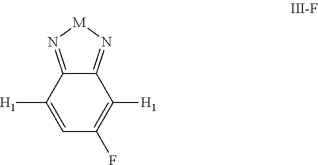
[H1]C1=CC(F)=C([H1])C2=N[M]N=C12
